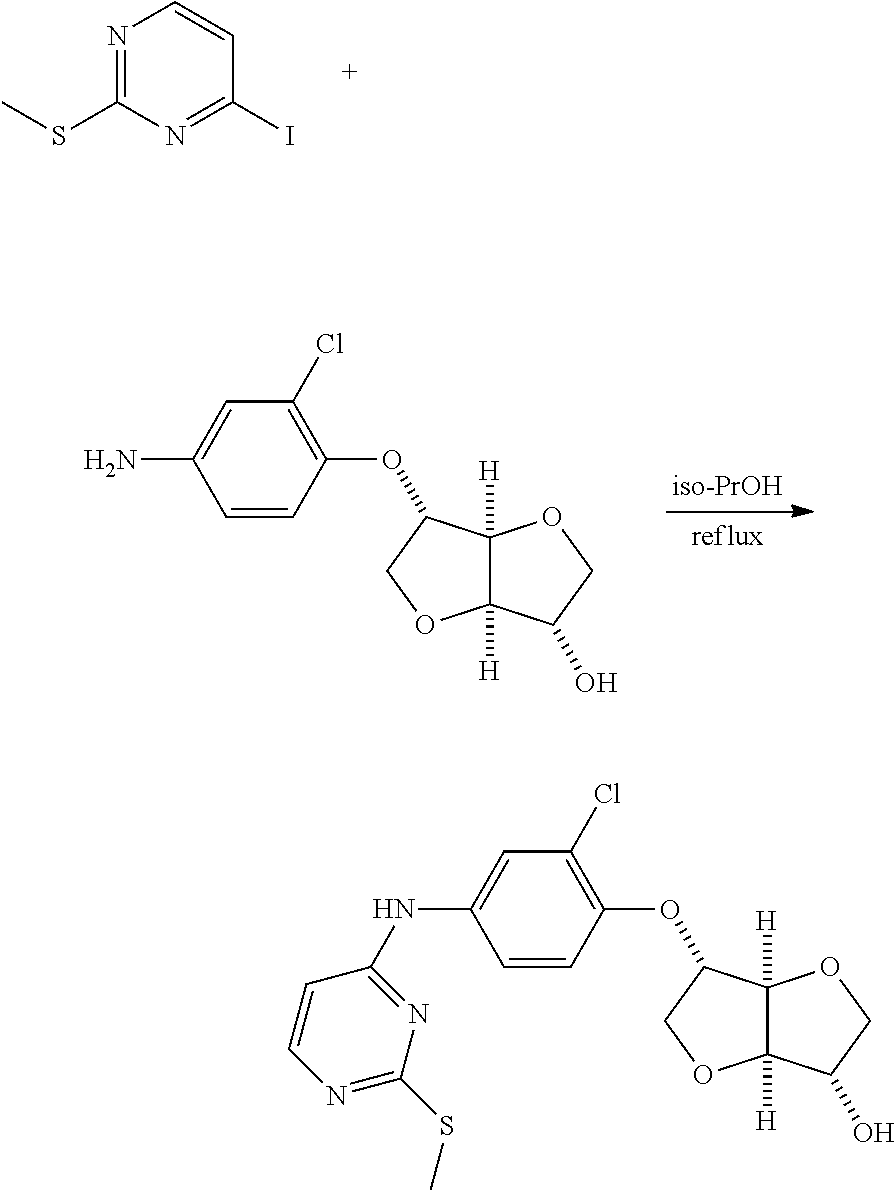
[iso-PrOH].NC1=CC(Cl)=C(OC2C3([H])C([H])(OC2)C(O)CO3)C=C1.N1=C(SC)N=C(I)C=C1.O(C1C2([H])C([H])(OC1)C(O)CO2)C1=C(Cl)C=C(NC2=NC(SC)=NC=C2)C=C1
